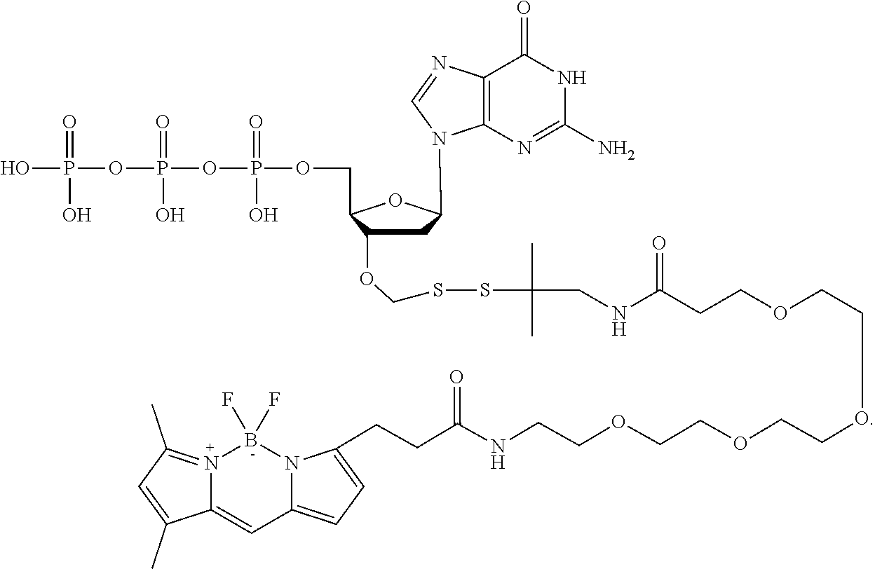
C1C(OCSSC(C)(C)CNC(CCOCCOCCOCCOCCNC(CCC2=CC=C3C=C4N(=C(C)C=C4C)B(F)(F)N32)=O)=O)C(COP(=O)(O)OP(=O)(O)OP(=O)(O)O)OC1N1C2=C(C(=O)NC(N)=N2)N=C1
